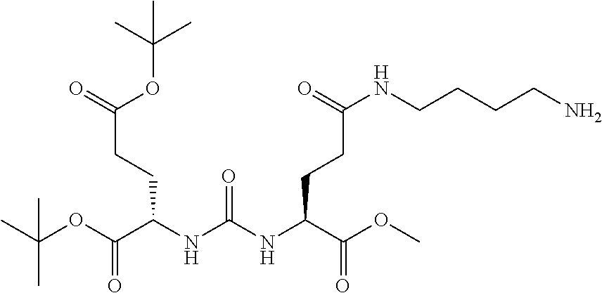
C(OC(C(NC(NC(C(OC)=O)CCC(NCCCCN)=O)=O)CCC(=O)OC(C)(C)C)=O)(C)(C)C
